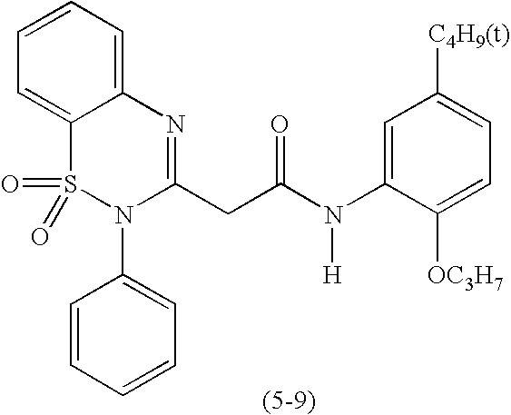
C1=CC=C2C(=C1)S(=O)(=O)N(C1=CC=CC=C1)C(CC(N(C1=CC([C4H9(t)])=CC=C1[OC3H7])[H])=O)=N2
